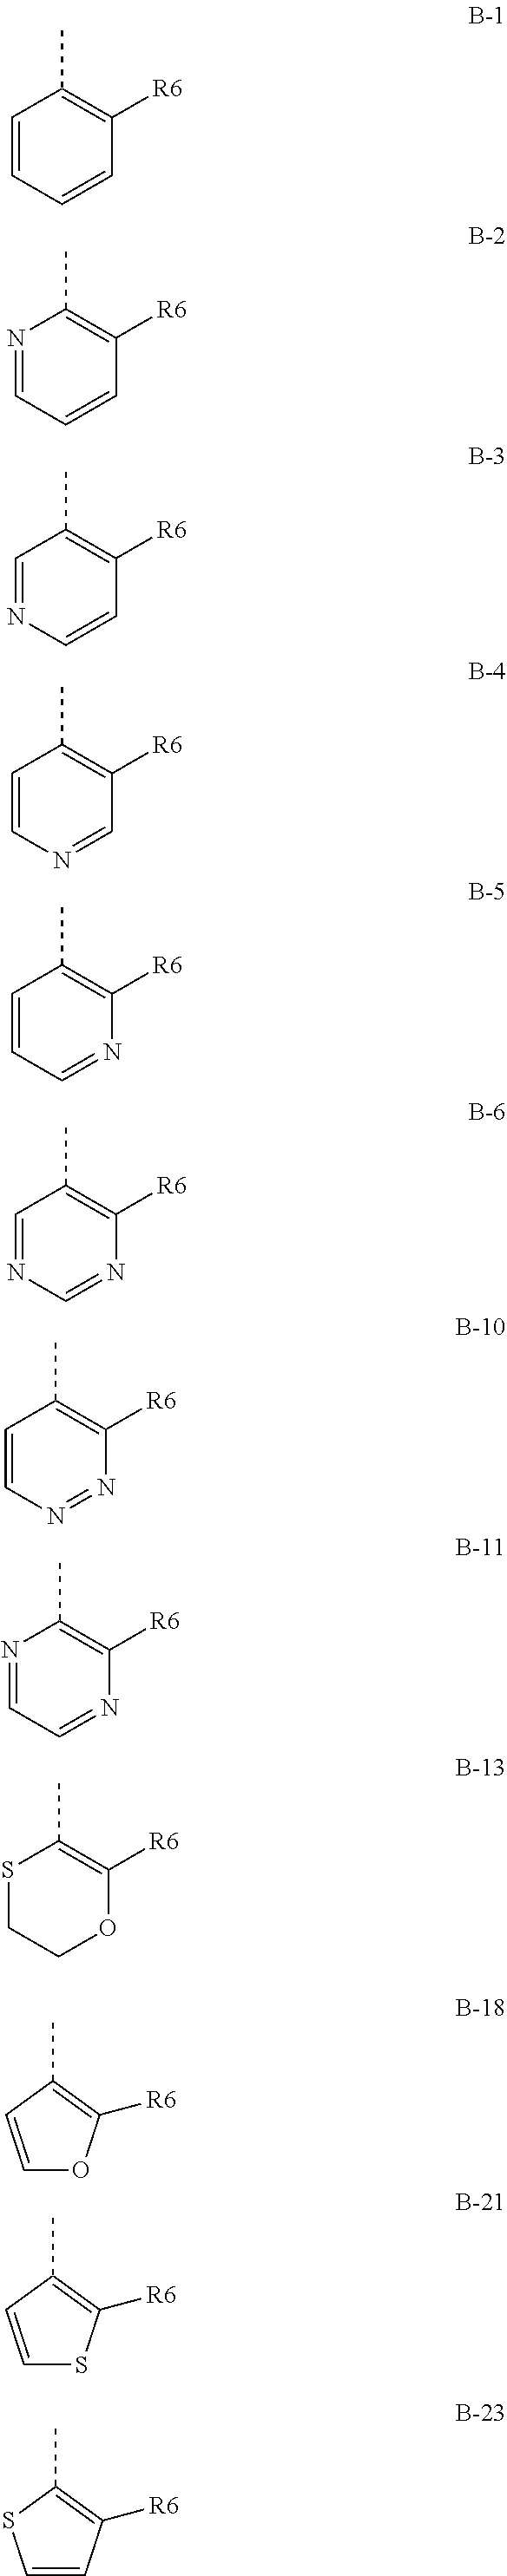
C1=CC=CC([R6])=C1C.N1=CC=CC([R6])=C1C.C1=NC=CC([R6])=C1C.C1=CN=CC([R6])=C1C.C1=CC=NC([R6])=C1C.C1=NC=NC([R6])=C1C.C1=CN=NC([R6])=C1C.N1=CC=NC([R6])=C1C.S1CCOC([R6])=C1C.C1(C)=C([R6])C=CS1.C1(C)=C([R6])SC=C1.C1(C)=C([R6])OC=C1
